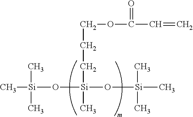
C[Si](O[Si](O[Si](C)(C)C)(CCCOC(=O)C=C)C)(C)C
